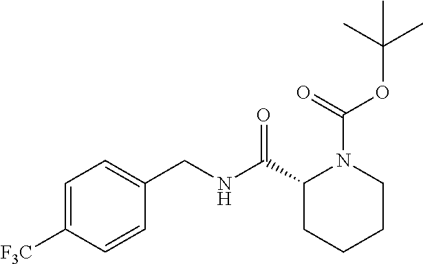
C1=C([F3C])C=CC(CNC(C2CCCCN2C(OC(C)(C)C)=O)=O)=C1
